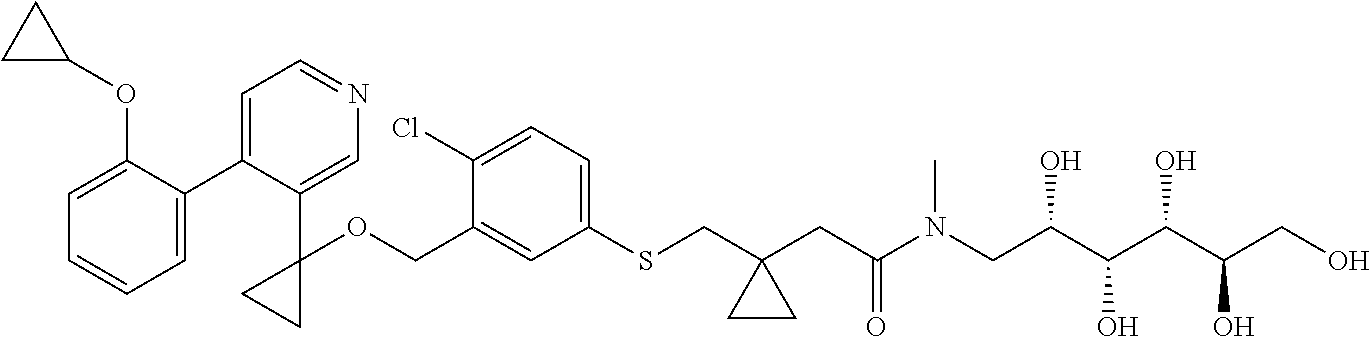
C1=C(COC2(C3=CN=CC=C3C3=CC=CC=C3OC3CC3)CC2)C(Cl)=CC=C1SCC1(CC(N(CC(C(C(C(CO)O)O)O)O)C)=O)CC1
